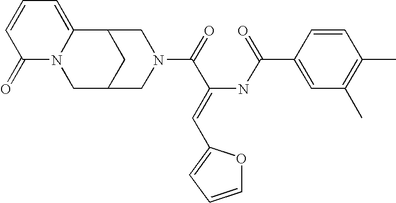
C12=CC=CC(=O)N1CC1CC2CN(C(=O)C(NC(=O)C2=CC(C)=C(C)C=C2)=CC2=CC=CO2)C1
